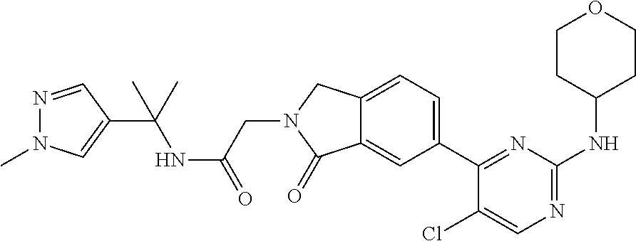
C(NC(=O)CN1CC2=CC=C(C3=NC(NC4CCOCC4)=NC=C3Cl)C=C2C1=O)(C1=CN(C)N=C1)(C)C
